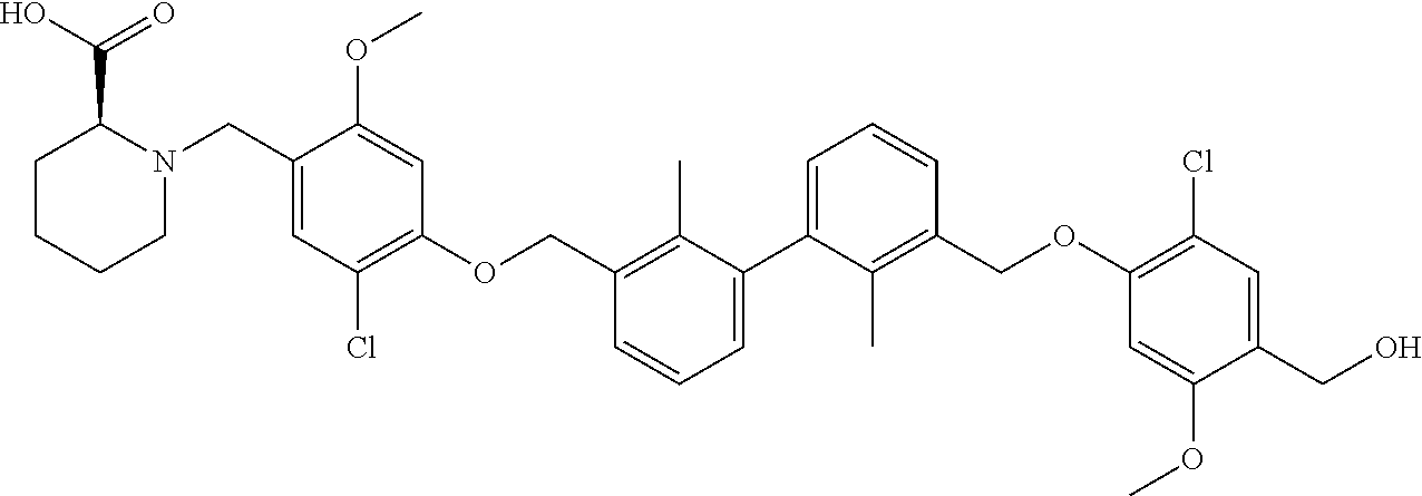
C1=C(C2=CC=CC(COC3=C(Cl)C=C(CN4C(C(=O)O)CCCC4)C(OC)=C3)=C2C)C(C)=C(COC2=C(Cl)C=C(CO)C(OC)=C2)C=C1
